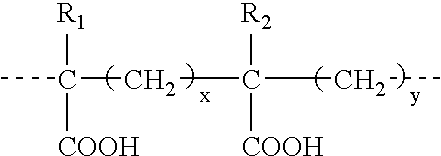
CC([R1])([COOH])CC([R2])(CC)[COOH]
